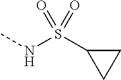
CNS(C1CC1)(=O)=O
